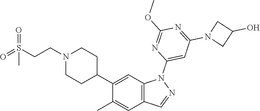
N1(CCS(=O)(=O)C)CCC(C2=CC3=C(C=C2C)C=NN3C2=CC(N3CC(O)C3)=NC(OC)=N2)CC1
